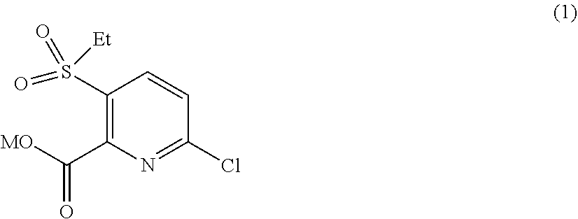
[MO]C(C1=C(S(=O)([Et])=O)C=CC(Cl)=N1)=O
